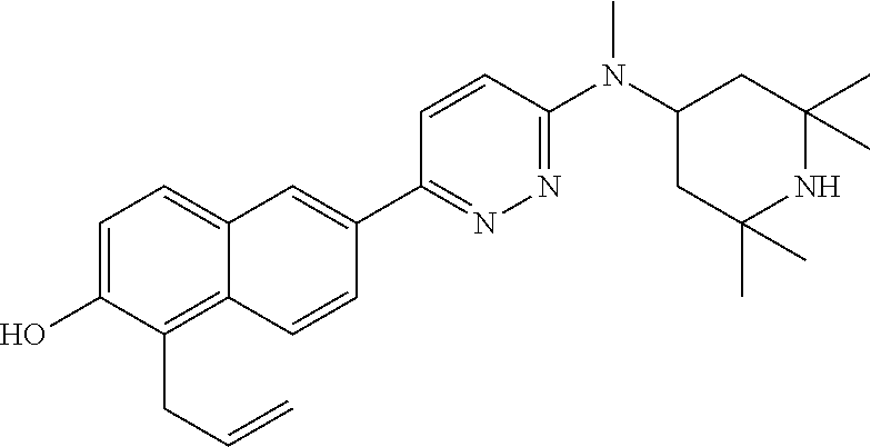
C1(C2=CC3=CC=C(O)C(CC=C)=C3C=C2)=NN=C(N(C2CC(C)(C)NC(C)(C)C2)C)C=C1
